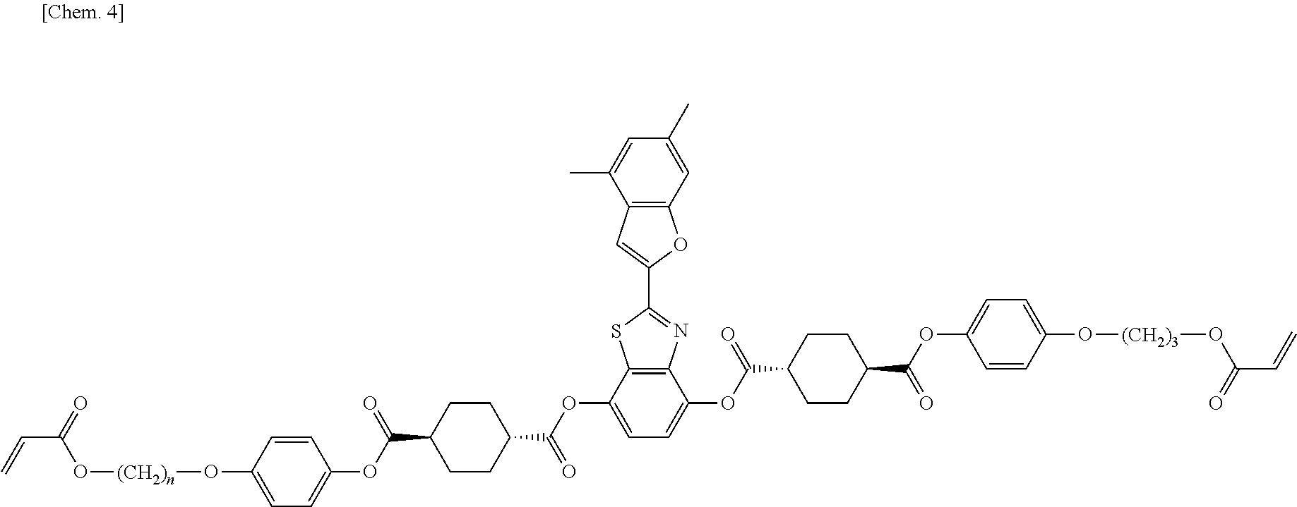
C=CC(=O)O[(CH2)n]OC1=CC=C(OC(C2CCC(C(OC3=CC=C(OC(C4CCC(C(OC5=CC=C(O[(CH2)3]OC(=O)C=C)C=C5)=O)CC4)=O)C4=C3SC(C3=CC5=C(O3)C=C(C)C=C5C)=N4)=O)CC2)=O)C=C1
